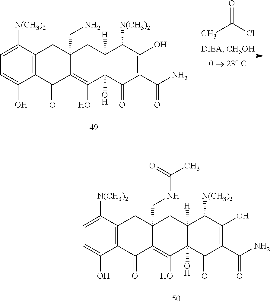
C1([N(CH3)2])=CC=C(O)C2=C1CC1(CNC(C)=O)C(=C(O)C3(O)C([H])(C1)C([N(CH3)2])C(O)=C(C(N)=O)C3=O)C2=O.C1([N(CH3)2])=CC=C(O)C2=C1CC1(CN)C(=C(O)C3(O)C([H])(C1)C([N(CH3)2])C(O)=C(C(N)=O)C3=O)C2=O.CC(Cl)=O
